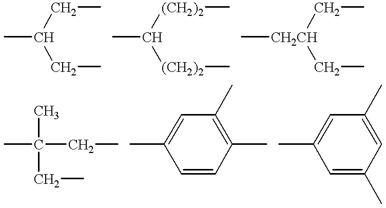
CC(CC)CC.CC([(CH2)2]C)[(CH2)2]C.C[CH2CH](CC)CC.CC(CC)(C)CC.C1(C)=CC(C)=C(C)C=C1.C1(C)=CC(C)=CC(C)=C1
